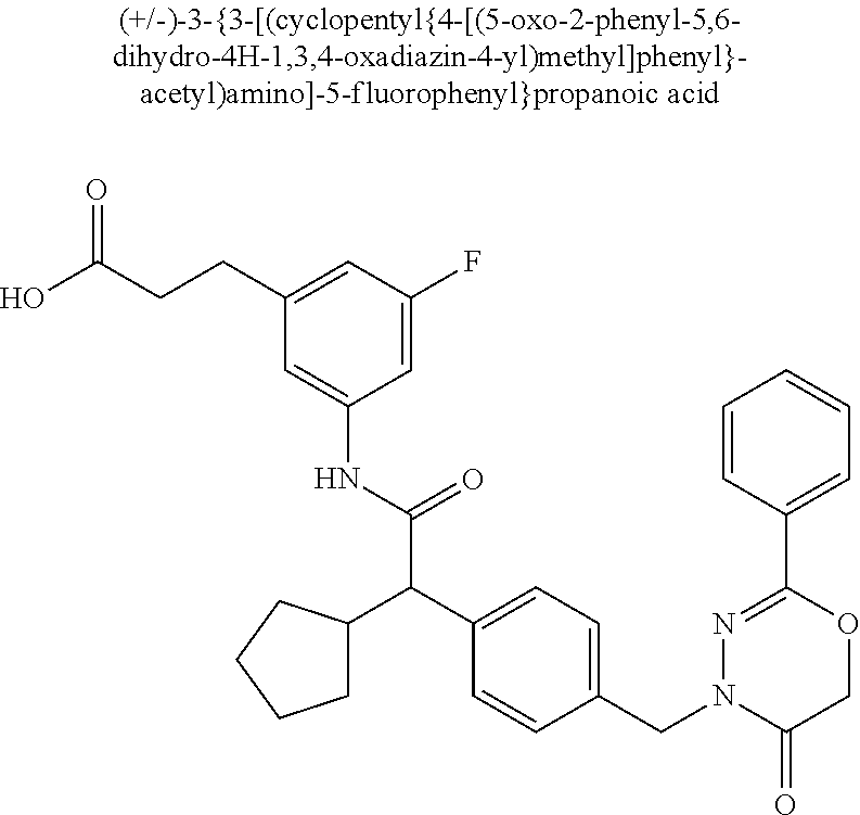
OC(CCC1=CC(F)=CC(NC(C(C2=CC=C(CN3C(=O)COC(C4=CC=CC=C4)=N3)C=C2)C2CCCC2)=O)=C1)=O
